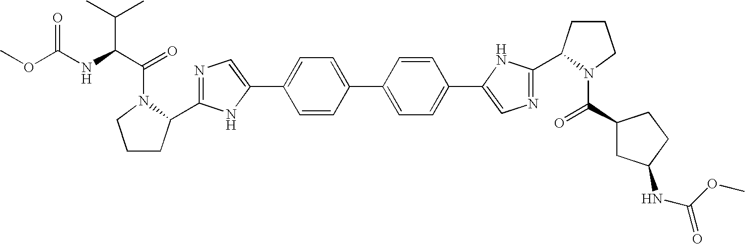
C1=CC(C2=CC=C(C3=CN=C(C4CCCN4C(C4CC(NC(=O)OC)CC4)=O)N3)C=C2)=CC=C1C1=CN=C(C2CCCN2C(C(C(C)C)NC(OC)=O)=O)N1
